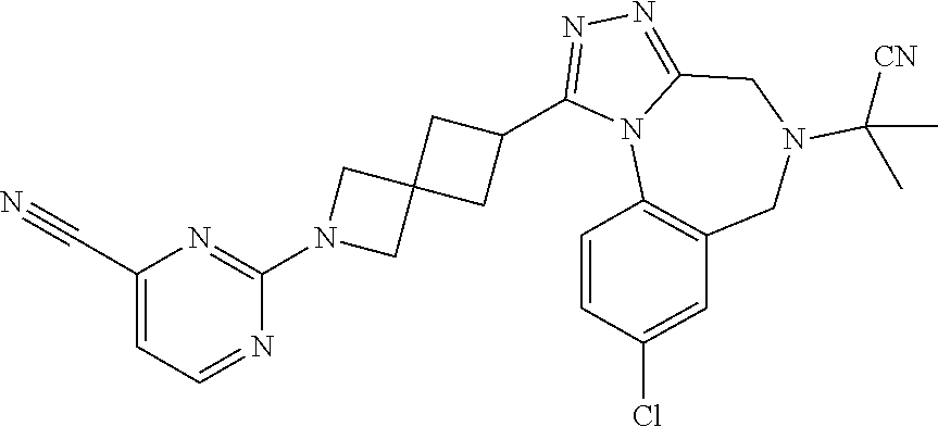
C1(C#N)=CC=NC(N2CC3(C2)CC(C2=NN=C4N2C2=C(CN(C([CN])(C)C)C4)C=C(Cl)C=C2)C3)=N1
